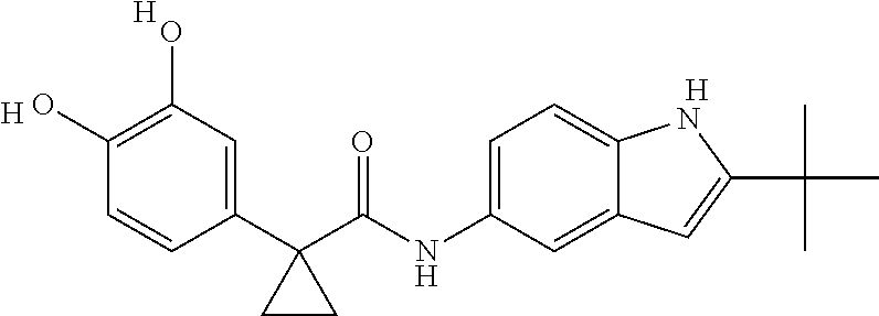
[H].C1(O)=C(O)C=C(C2(C(NC3=CC=C4C(=C3)C=C(C(C)(C)C)N4)=O)CC2)C=C1.[H].[H]
